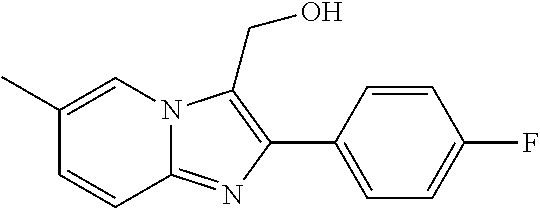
C1=CC2=NC(C3=CC=C(F)C=C3)=C(CO)N2C=C1C
